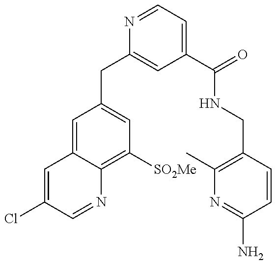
C1(CC2=CC(C(=O)NCC3=C(C)N=C(N)C=C3)=CC=N2)=CC([SO2Me])=C2C(=C1)C=C(Cl)C=N2
